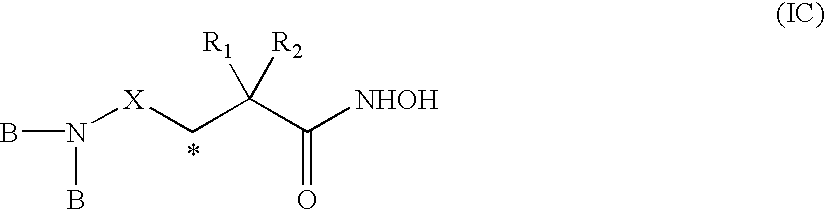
BN(B)[X]CC(C([NHOH])=O)([R2])[R1]
